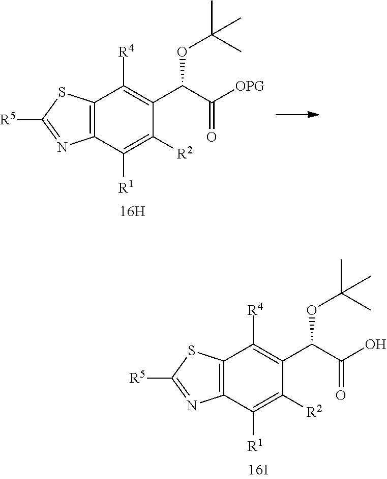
C12=C(C([R1])=C([R2])C(C(C([OPG])=O)OC(C)(C)C)=C1[R4])N=C([R5])S2.C12=C(C([R1])=C([R2])C(C(C(O)=O)OC(C)(C)C)=C1[R4])N=C([R5])S2
